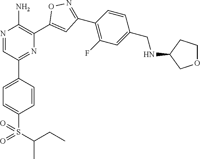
N1=CC(C2=CC=C(S(=O)(C(C)CC)=O)C=C2)=NC(C2=CC(C3=C(F)C=C(CNC4COCC4)C=C3)=NO2)=C1N
